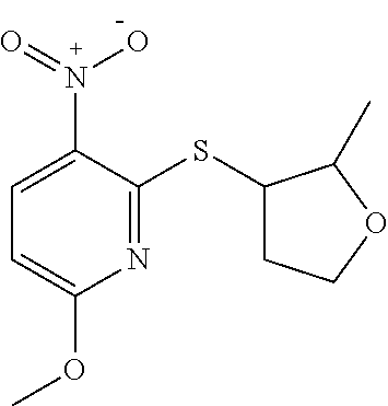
C1=C(N(=O)O)C(SC2CCOC2C)=NC(OC)=C1
